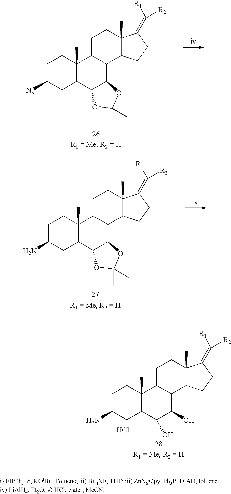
C1C([N3])CC2C(C)(C1)C1C(C3C2OC(C)(C)O3)C2C(C)(CC1)C(=C([R1])[R2])CC2.C1C(N)CC2C(C)(C1)C1C(C3C2OC(C)(C)O3)C2C(C)(CC1)C(=C([R1])[R2])CC2.Cl.C1C(N)CC2C(C)(C1)C1C(C(O)C2O)C2C(C)(CC1)C(=C([R1])[R2])CC2
